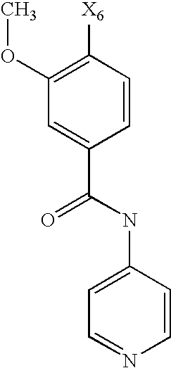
C1=CC(NC(C2=CC(OC)=C([X6])C=C2)=O)=CC=N1
